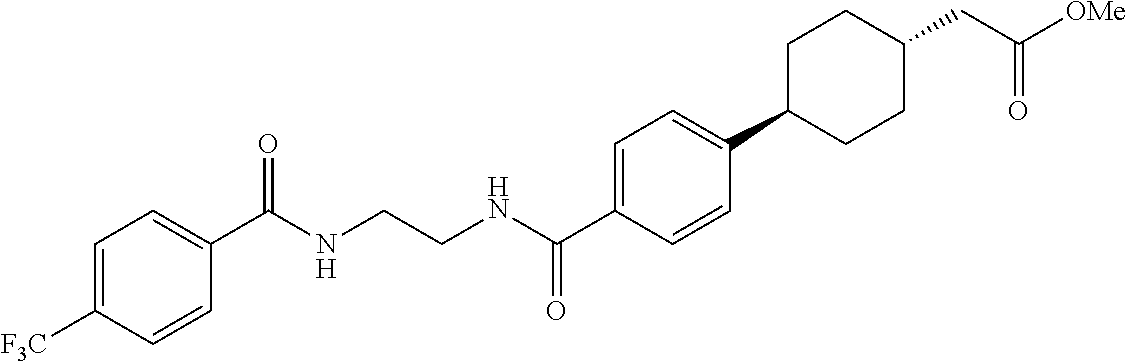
C1=C([F3C])C=CC(C(NCCNC(C2=CC=C(C3CCC(CC([OMe])=O)CC3)C=C2)=O)=O)=C1
